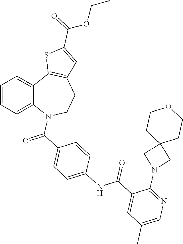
C1=CC=C2C(=C1)C1=C(CCN2C(C2=CC=C(NC(C3=CC(C)=CN=C3N3CC4(C3)CCOCC4)=O)C=C2)=O)C=C(C(=O)OCC)S1
